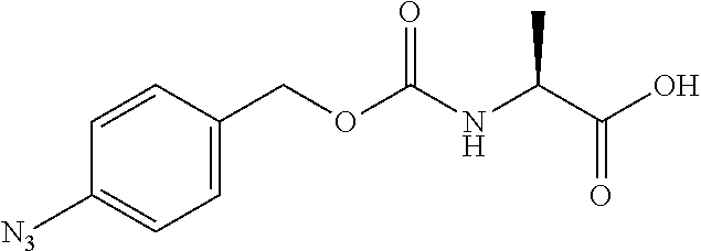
C1=C(COC(NC(C(O)=O)C)=O)C=CC([N3])=C1
